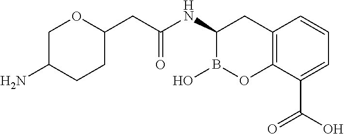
C1C(N)CCC(CC(NC2B(O)OC3=C(C2)C=CC=C3C(O)=O)=O)O1
